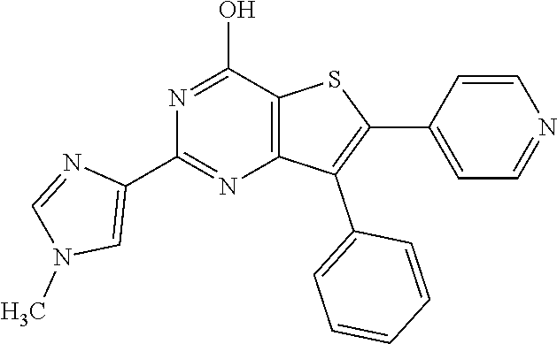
C12=C(C(O)=NC(C3=CN(C)C=N3)=N1)SC(C1=CC=NC=C1)=C2C1=CC=CC=C1
